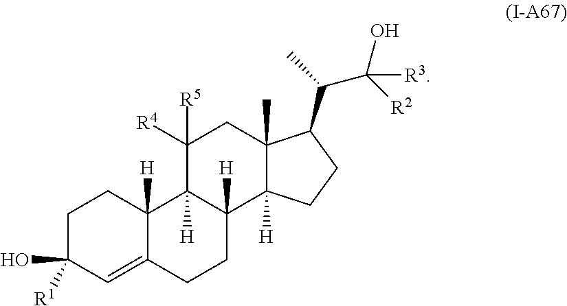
C1C([R1])(O)C=C2C([H])(C1)C1([H])C([H])(CC2)C2([H])C(C)(CC1([R4])[R5])C(C(C)C([R2])(O)[R3])CC2
